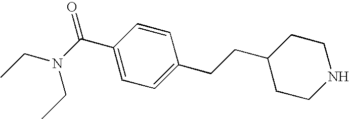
C1=C(C(N(CC)CC)=O)C=CC(CCC2CCNCC2)=C1
